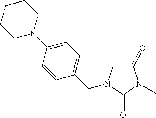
C1=CC(N2CCCCC2)=CC=C1CN1CC(=O)N(C)C1=O
